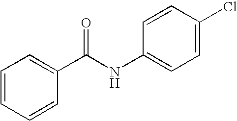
C1=CC=CC(C(NC2=CC=C(Cl)C=C2)=O)=C1
